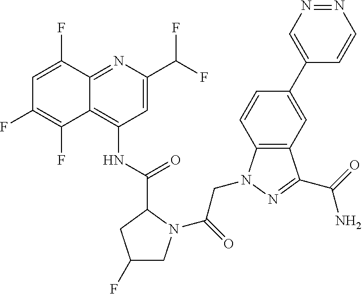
C1=C(C(F)F)N=C2C(=C1NC(=O)C1CC(F)CN1C(CN1C3=C(C(C(N)=O)=N1)C=C(C1=CN=NC=C1)C=C3)=O)C(F)=C(F)C=C2F
